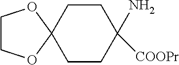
C1CC2(CCC1(N)[COOPr])OCCO2
